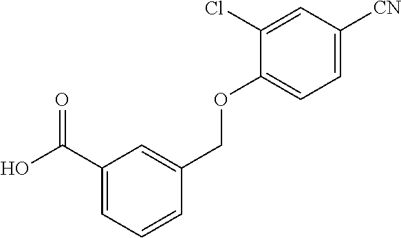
C1(C(O)=O)=CC=CC(COC2=CC=C([CN])C=C2Cl)=C1
